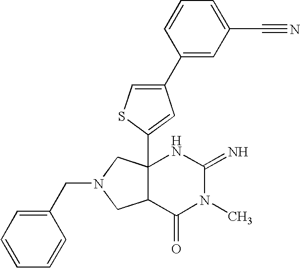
C12(C3=CC(C4=CC(C#N)=CC=C4)=CS3)C(C(=O)N(C)C(=N)N1)CN(CC1=CC=CC=C1)C2
